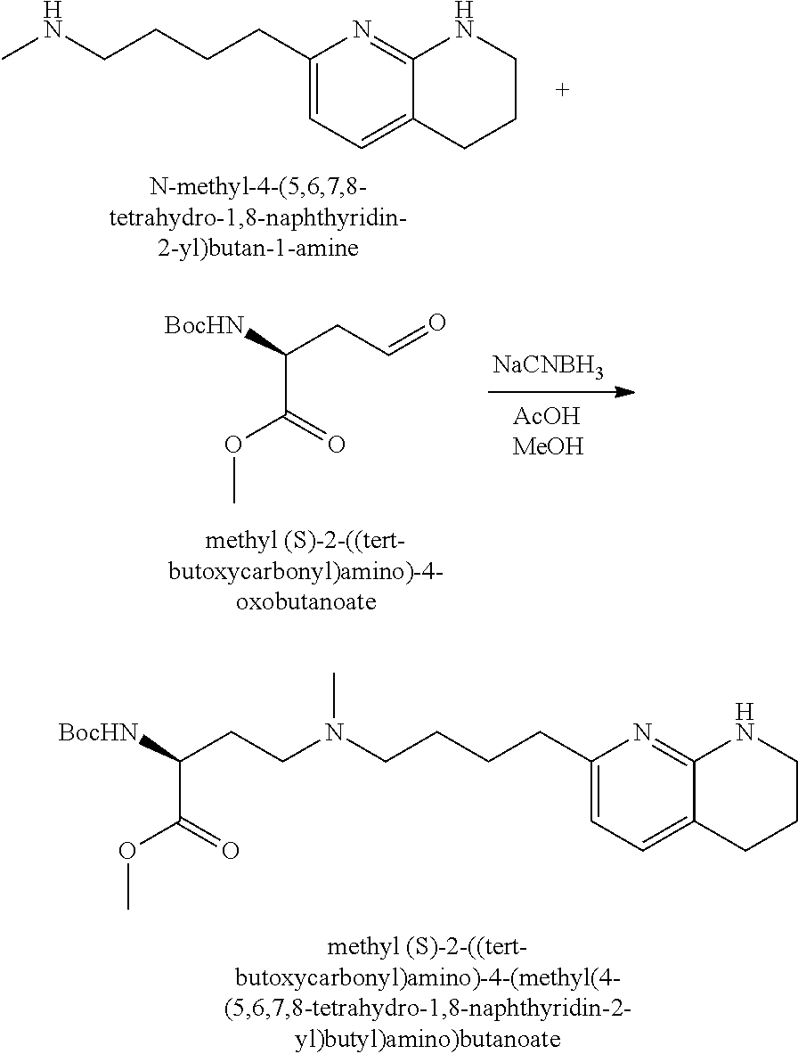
C12=CC=C(CCCCNC)N=C1NCCC2.[AcOHMeOH].[NaCNBH3].C([BocHN])(CC=O)C(=O)OC.C12=CC=C(CCCCN(CCC([BocHN])C(=O)OC)C)N=C1NCCC2
